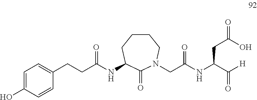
C1CCC(NC(CCC2=CC=C(O)C=C2)=O)C(=O)N(CC(NC(C([H])=O)CC(=O)O)=O)C1
